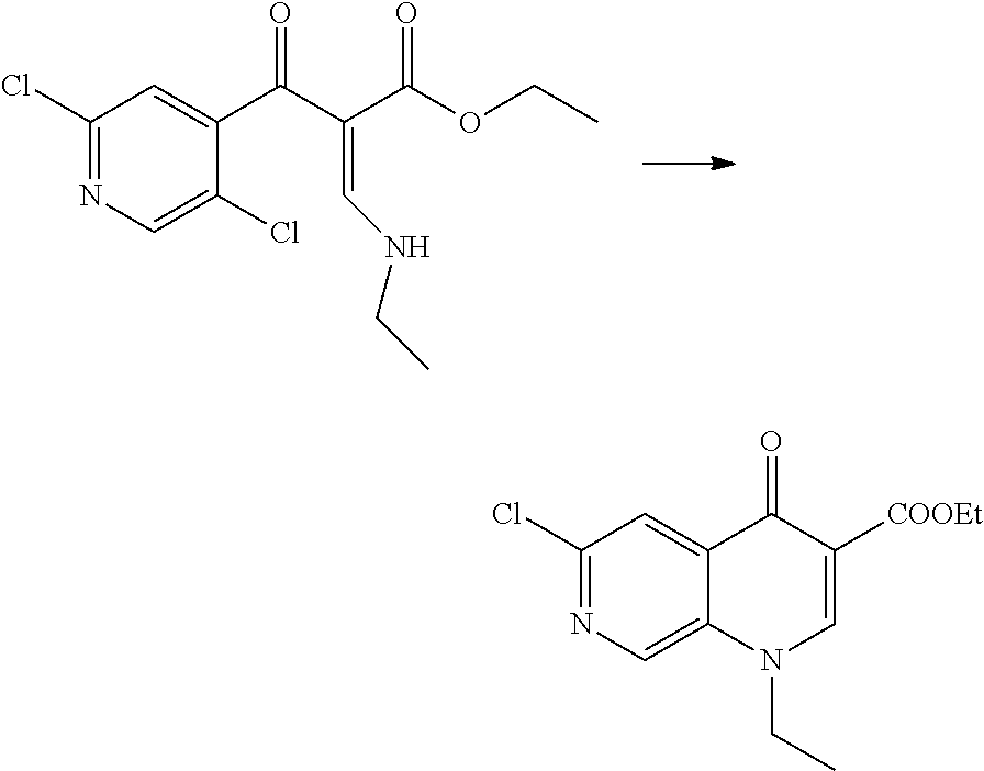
C1(Cl)=NC=C(Cl)C(C(C(C(OCC)=O)=CNCC)=O)=C1.C1(Cl)=NC=C2C(=C1)C(=O)C([COOEt])=CN2CC
